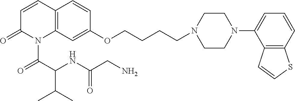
C1=CC2=C(N(C(C(NC(CN)=O)C(C)C)=O)C1=O)C=C(OCCCCN1CCN(C3=CC=CC4=C3C=CS4)CC1)C=C2
